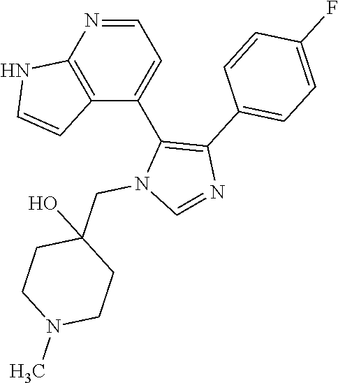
N1=CC=C(C2=C(C3=CC=C(F)C=C3)N=CN2CC2(O)CCN(C)CC2)C2=C1NC=C2
